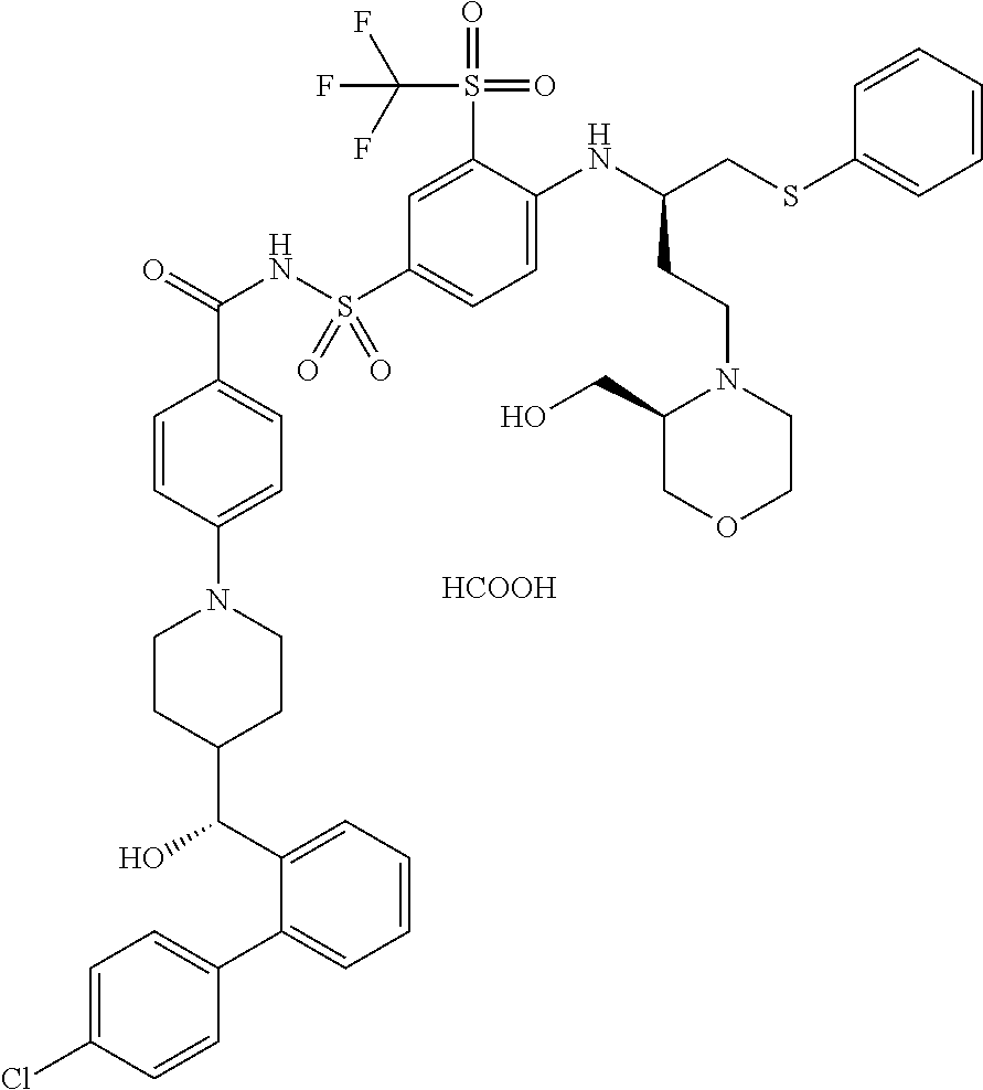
C1=C(Cl)C=CC(C2=CC=CC=C2C(O)C2CCN(C3=CC=C(C(=O)NS(C4=CC=C(NC(CSC5=CC=CC=C5)CCN5C(CO)COCC5)C(S(=O)(=O)C(F)(F)F)=C4)(=O)=O)C=C3)CC2)=C1.[HCOOH]
